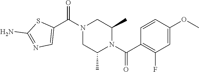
C(C1=CN=C(N)S1)(=O)N1CC(C)N(C(=O)C2=C(F)C=C(OC)C=C2)C(C)C1
